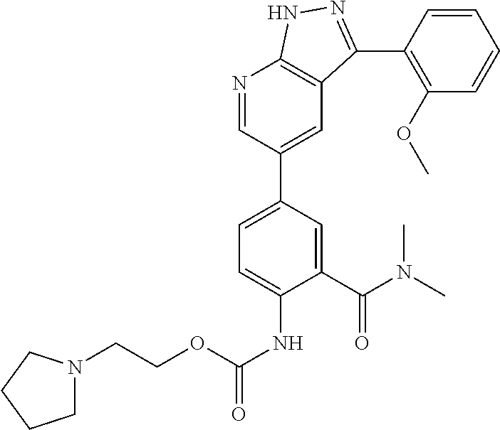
N1=CC(C2=CC=C(NC(=O)OCCN3CCCC3)C(C(N(C)C)=O)=C2)=CC2=C1NN=C2C1=C(OC)C=CC=C1
